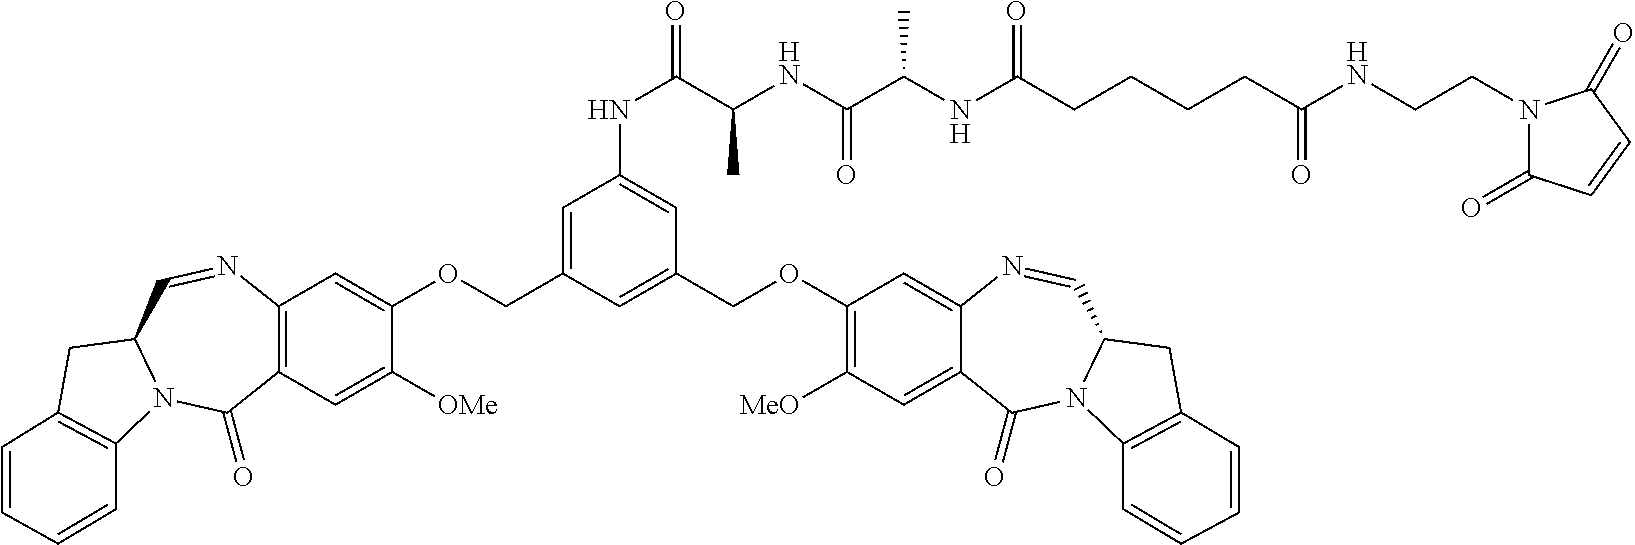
C1=C(COC2=CC3=C(C=C2[OMe])C(=O)N2C(C=N3)CC3=C2C=CC=C3)C=C(COC2=C([MeO])C=C3C(=C2)N=CC2N(C3=O)C3=C(C2)C=CC=C3)C=C1NC(C(NC(C(NC(CCCCC(NCCN1C(=O)C=CC1=O)=O)=O)C)=O)C)=O
